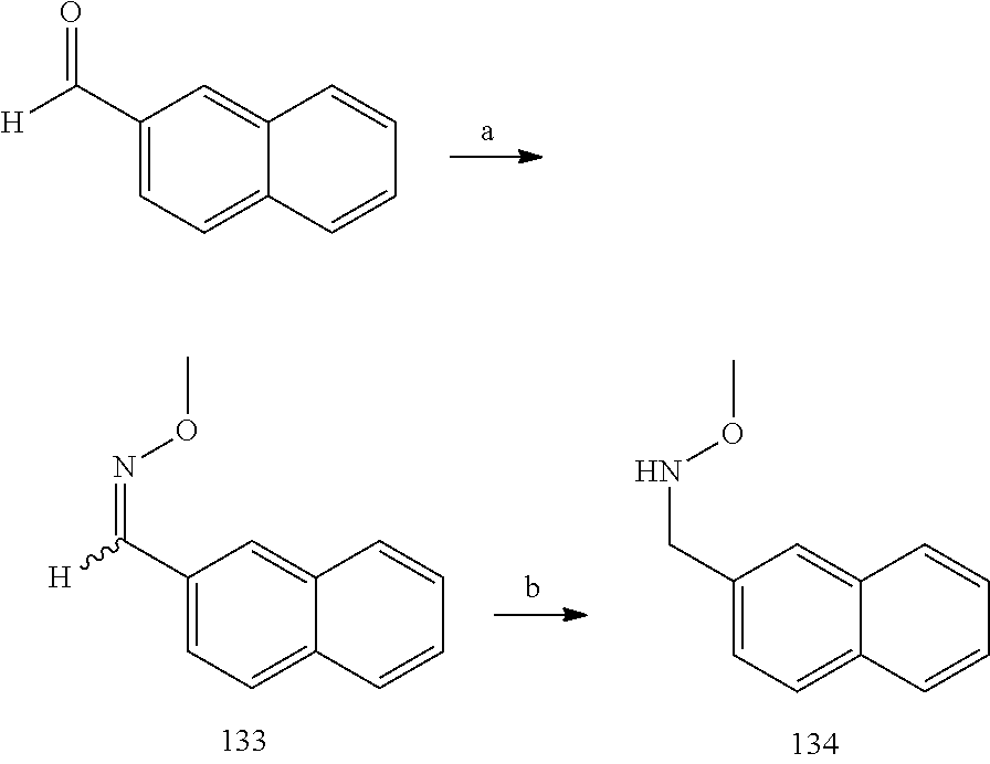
C1(C([H])=O)=CC=C2C(=C1)C=CC=C2.C1(CNOC)=CC=C2C(=C1)C=CC=C2.C1(C([H])=NOC)=CC=C2C(=C1)C=CC=C2
